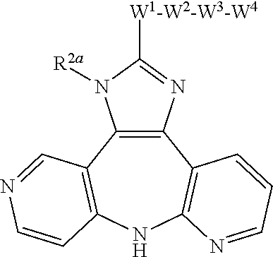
C12=C(C3=C(NC4=C1C=CC=N4)C=CN=C3)N([R2a])C([W1-W2-W3-W4])=N2
